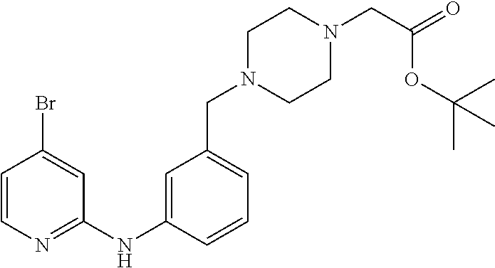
BrC1=CC(NC2=CC(CN3CCN(CC(=O)OC(C)(C)C)CC3)=CC=C2)=NC=C1
